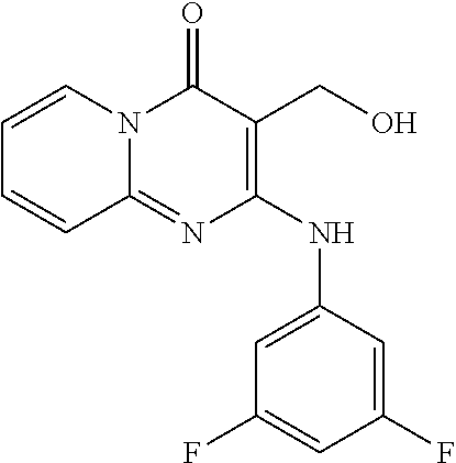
C1=CN2C(=NC(NC3=CC(F)=CC(F)=C3)=C(CO)C2=O)C=C1
